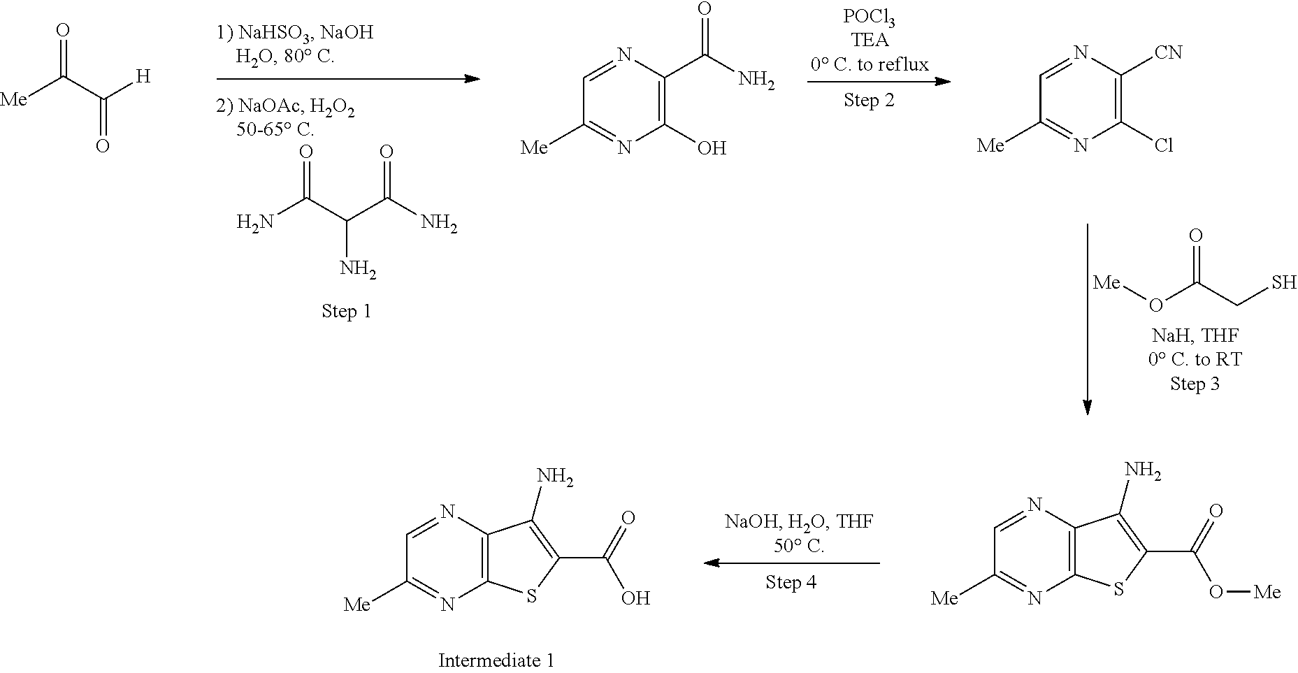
[Me]C(C([H])=O)=O.NC(C(C(N)=O)N)=O.C1(O)=C(C(N)=O)N=CC([Me])=N1.C1(Cl)=C([CN])N=CC([Me])=N1.[Me]OC(CS)=O.C12=C(N=CC([Me])=N1)C(N)=C(C(=O)O[Me])S2.C12=C(N=CC([Me])=N1)C(N)=C(C(=O)O)S2
